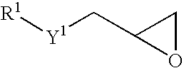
[R1][Y1]CC1OC1
